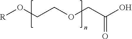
[R]OCCOCC(O)=O
